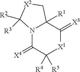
N12C(=[X4])C([R5])([R4])[X1]C(=[X3])C1([R1])C[X2]C2([R2])[R3]
